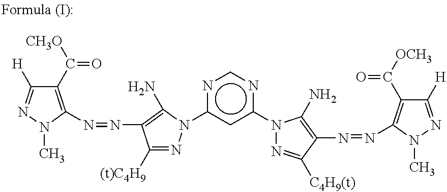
C1(C([CH3O])=O)=C(N=NC2=C(N)N(c3cc(N4N=C([C4H9(t)])C(N=NC5=C(C([OCH3])=O)C([H])=NN5C)=C4N)ncn3)N=C2[(t)C4H9])N(C)N=C1[H]
